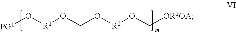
O([R1]OCO[R2]OC[OR1OA])[PG1]
